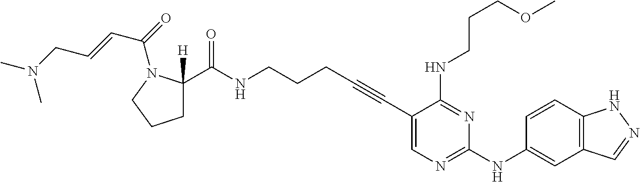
C1(C#CCCCNC(=O)C2([H])CCCN2C(=O)C=CCN(C)C)=CN=C(NC2=CC3=C(C=C2)NN=C3)N=C1NCCCOC
